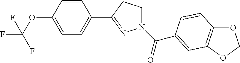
C1=CC(OC(F)(F)F)=CC=C1C1=NN(C(=O)C2=CC3=C(OCO3)C=C2)CC1
